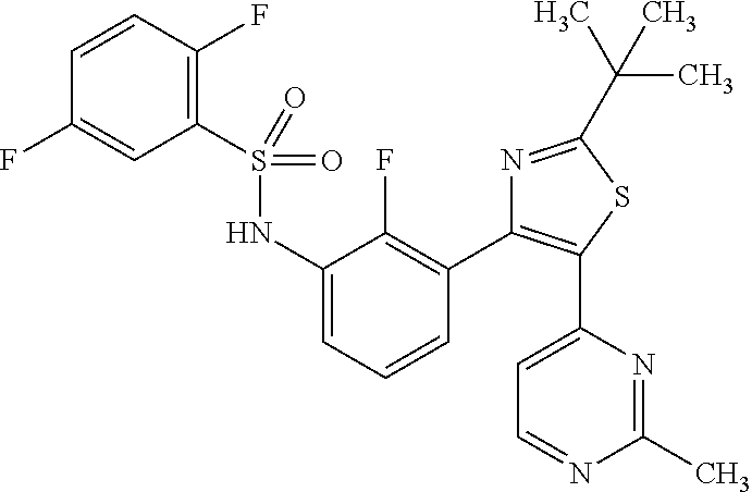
C1(S(NC2=CC=CC(C3=C(C4=CC=NC(C)=N4)SC(C(C)(C)C)=N3)=C2F)(=O)=O)=C(F)C=CC(F)=C1
